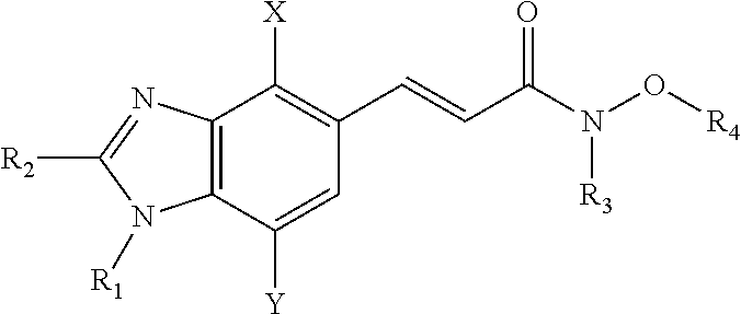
C12=C(C([Y])=CC(C=CC(N(O[R4])[R3])=O)=C1[X])N([R1])C([R2])=N2
